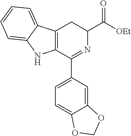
C12=C(C(C3=CC=C4C(=C3)OCO4)=NC(C([OEt])=O)C1)NC1=CC=CC=C21
